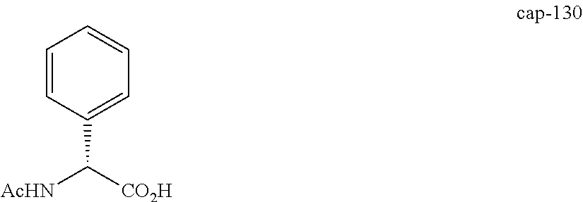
C1=CC(C([CO2H])[AcHN])=CC=C1
